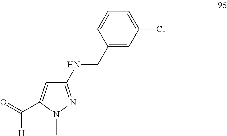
C1(NCC2=CC(Cl)=CC=C2)=NN(C)C(C(=O)[H])=C1
